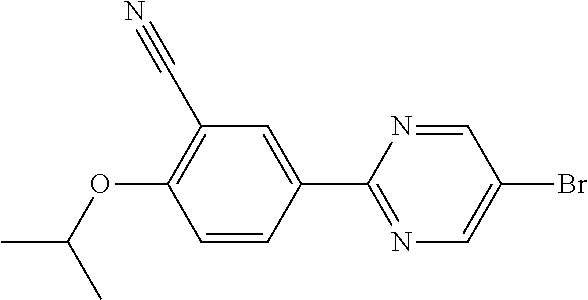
CC(OC1=C(C#N)C=C(C2=NC=C(Br)C=N2)C=C1)C
